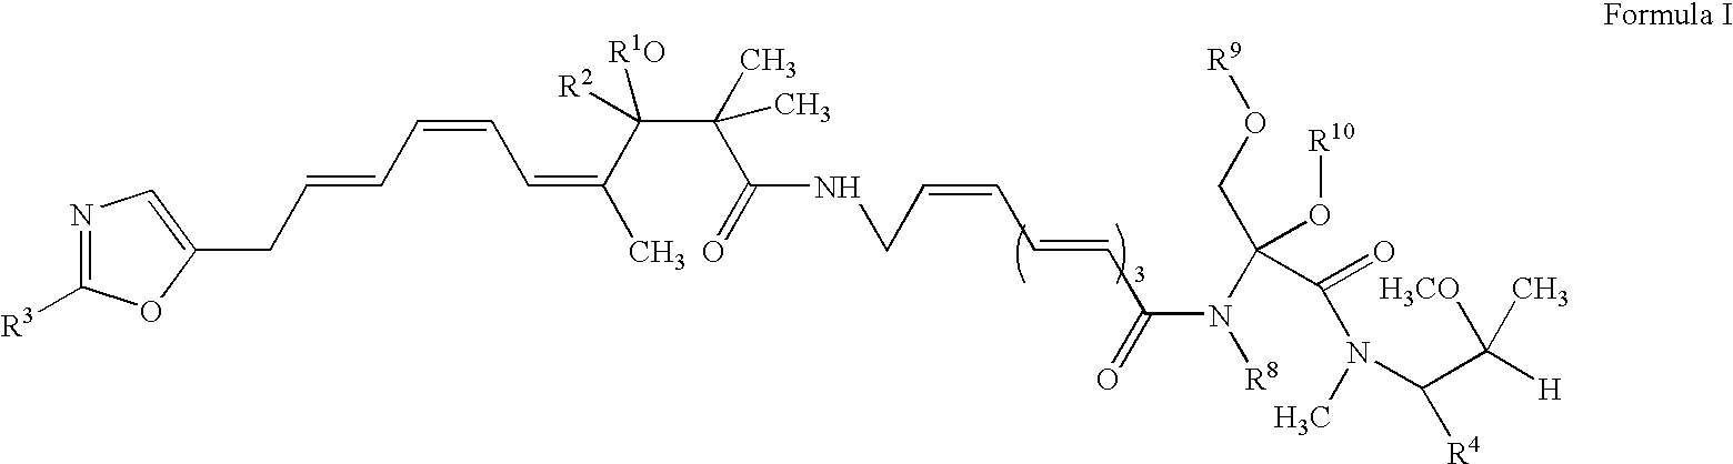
N1=C([R3])OC(CC=CC=CC=C(C(C(C(=O)NCC=CC=CC(=O)N([R8])C(C(=O)N(C)C(C([H])([H3CO])C)[R4])(CO[R9])O[R10])(C)C)([R1O])[R2])C)=C1
